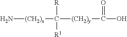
N[(CH2)x]C([(CH2)y]C(=O)O)([R])[R1]
